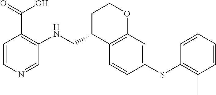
C1=CC(SC2=C(C)C=CC=C2)=CC2=C1C(CNC1=C(C(O)=O)C=CN=C1)CCO2
